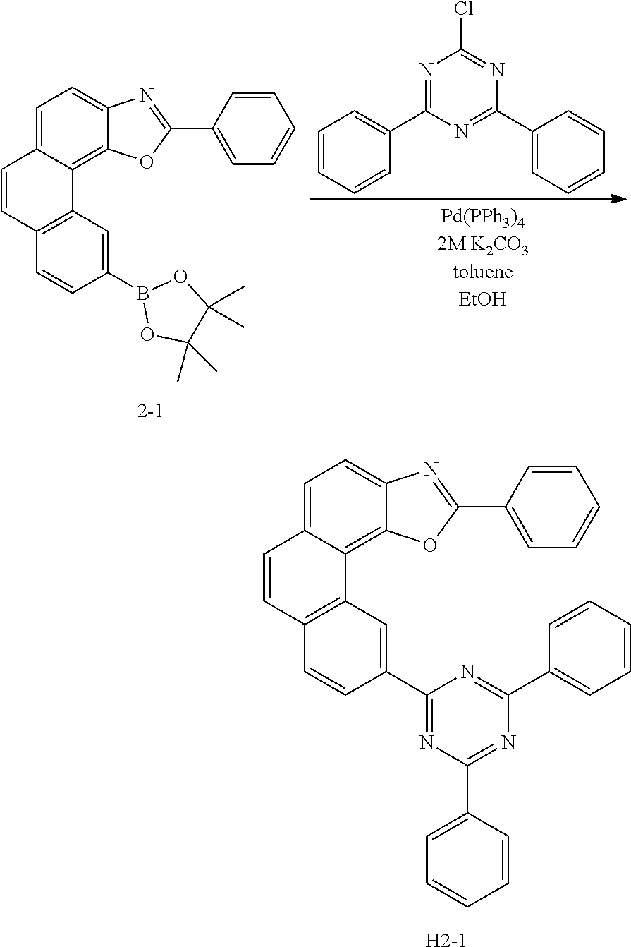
C1(C2=NC(C3=CC=CC=C3)=NC(C3=CC=CC=C3)=N2)=CC2=C(C=C1)C=CC1=CC=C3C(=C21)OC(C1=CC=CC=C1)=N3.[H2-1].C1=C2C(=C3C(=C1)N=C(C1=CC=CC=C1)O3)C1=C(C=C2)C=CC(B2OC(C)(C)C(C)(C)O2)=C1.N1=C(C2=CC=CC=C2)N=C(C2=CC=CC=C2)N=C1Cl
